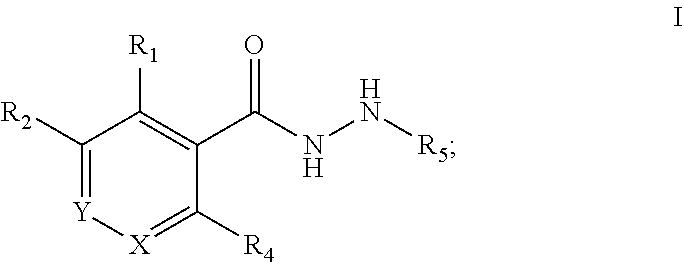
C1([R2])=[Y][X]=C([R4])C(C(NN[R5])=O)=C1[R1]
